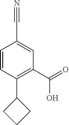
C1=CC(C2CCC2)=C(C(=O)O)C=C1C#N
